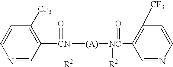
N1=CC([CN]([(A)][NC](C2=C([CF3])C=CN=C2)(=O)[R2])(=O)[R2])=C([CF3])C=C1
